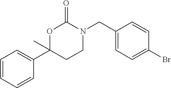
C1=CC=CC(C2(C)CCN(CC3=CC=C(Br)C=C3)C(=O)O2)=C1
